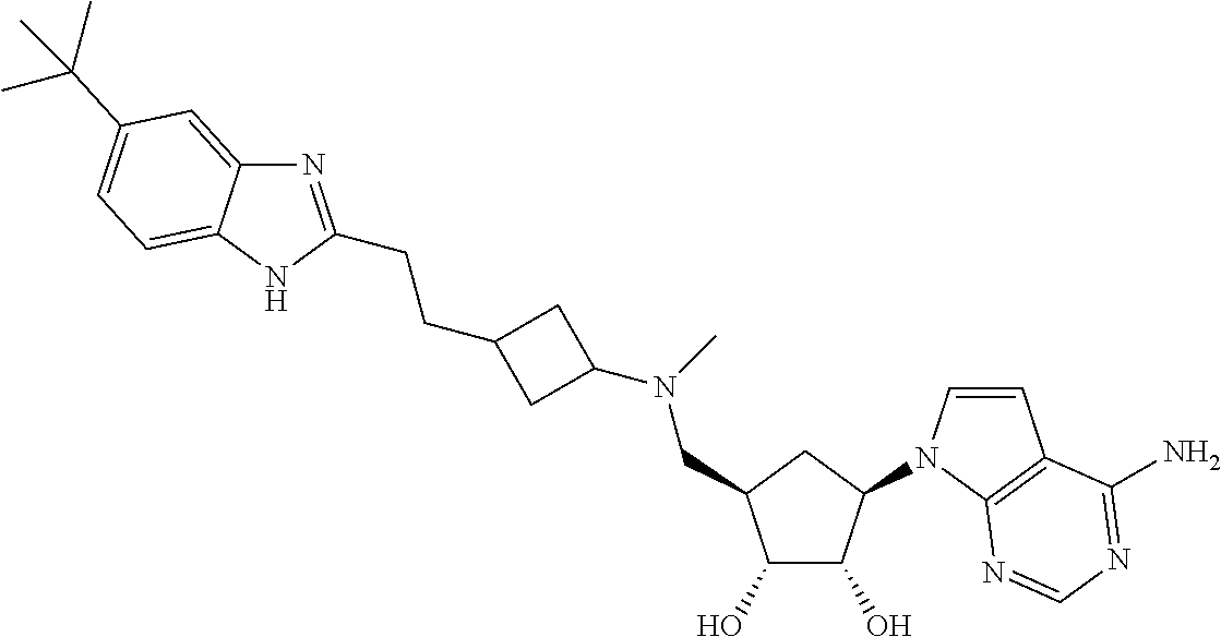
C12=CC(C(C)(C)C)=CC=C1NC(CCC1CC(N(C)CC3C(O)C(O)C(N4C=CC5=C4N=CN=C5N)C3)C1)=N2
